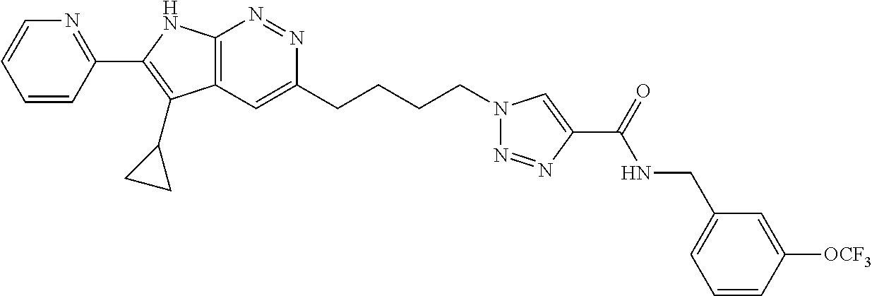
N1=NC2=C(C=C1CCCCN1N=NC(C(NCC3=CC=CC([OCF3])=C3)=O)=C1)C(C1CC1)=C(C1=NC=CC=C1)N2
